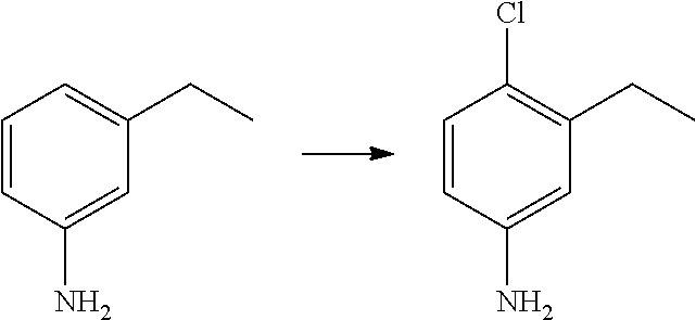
C1=CC(N)=CC(CC)=C1Cl.C1=CC(N)=CC(CC)=C1
